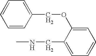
C1=C(OCC2=CC=CC=C2)C(CNC)=CC=C1
